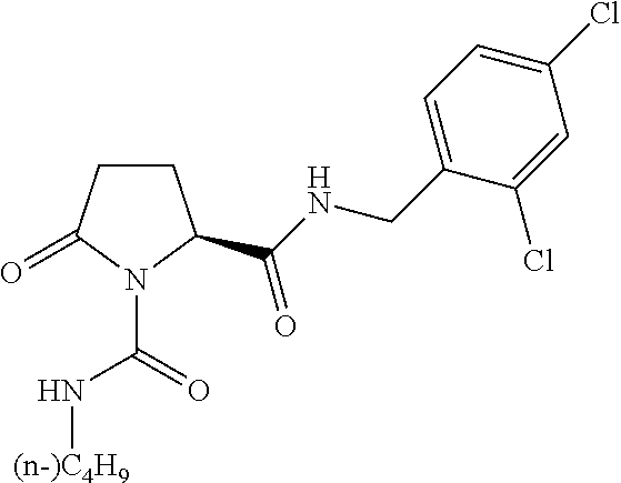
C1CC(=O)N(C(=O)N[(n-)C4H9])C1C(NCC1=CC=C(Cl)C=C1Cl)=O
